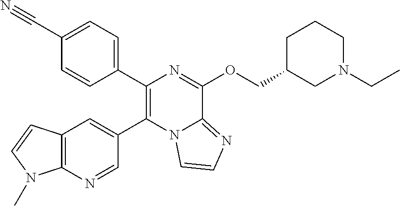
C1(C#N)=CC=C(C2=C(C3=CC4=C(N=C3)N(C)C=C4)N3C(=NC=C3)C(OCC3CN(CC)CCC3)=N2)C=C1
